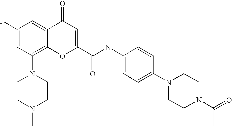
N1(C2=C3C(=CC(F)=C2)C(=O)C=C(C(NC2=CC=C(N4CCN(C(=O)C)CC4)C=C2)=O)O3)CCN(C)CC1
